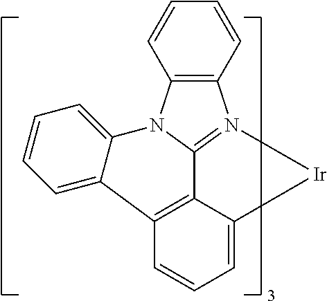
C12=C(C=CC=C1)N1C3=N2[Ir]C2=CC=CC(=C32)C2=CC=CC=C12
